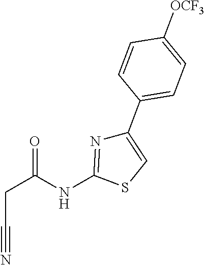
C(C#N)C(=O)NC1=NC(C2=CC=C([OCF3])C=C2)=CS1
